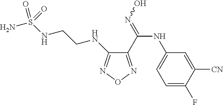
C1(C(=NO)NC2=CC=C(F)C([CN])=C2)=NON=C1NCCNS(N)(=O)=O
